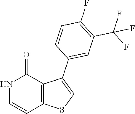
N1C=CC2=C(C1=O)C(C1=CC(C(F)(F)F)=C(F)C=C1)=CS2
